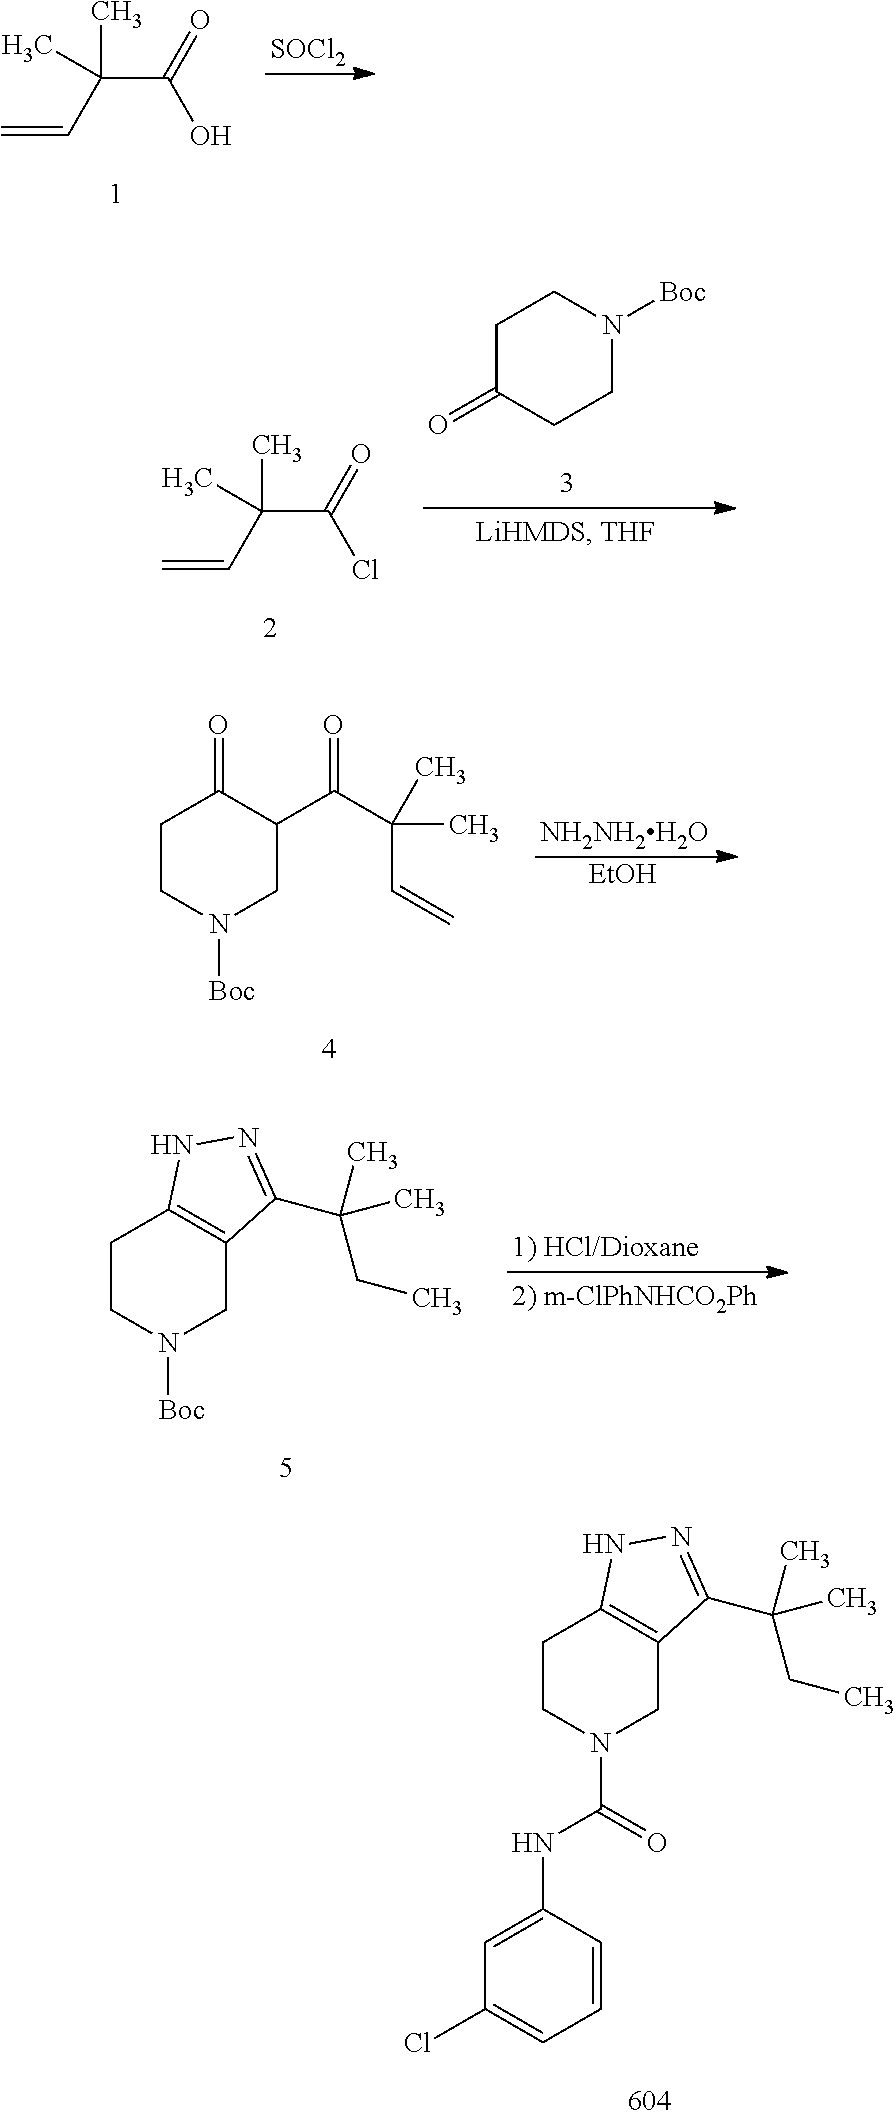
C(C(=O)O)(C)(C)C=C.[SOCl2].C(C(=O)Cl)(C)(C)C=C.C1C(=O)CCN([Boc])C1.C1CN([Boc])CC(C(=O)C(C)(C)C=C)C1=O.[NH2NH2H2O].[EtOH].C1CN([Boc])CC2=C1NN=C2C(C)(CC)C.C1CN(C(=O)NC2=CC(Cl)=CC=C2)CC2=C1NN=C2C(C)(CC)C
